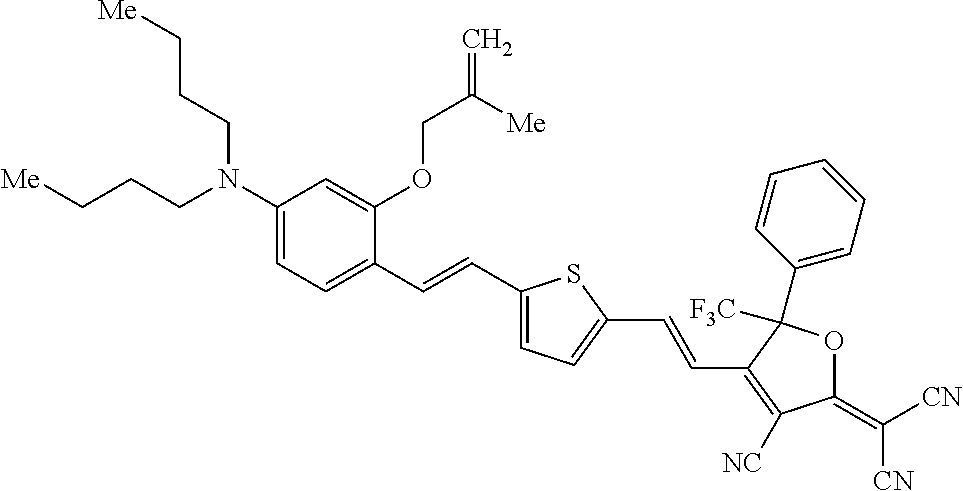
C1(N(CCC[Me])CCC[Me])=CC=C(C=CC2=CC=C(C=CC3=C([NC])C(=C([CN])[CN])OC3([F3C])C3=CC=CC=C3)S2)C(OCC(=C)[Me])=C1
